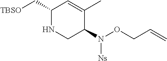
C1(C[TBSO])NCC(N([Ns])OCC=C)C(C)=C1
